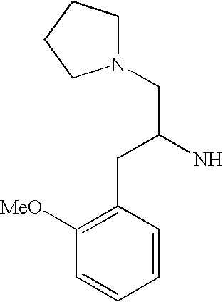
N1(CC(N)CC2=C([MeO])C=CC=C2)CCCC1
